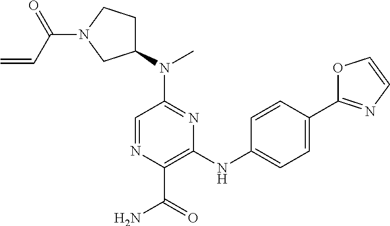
C1=NC(C(=O)N)=C(NC2=CC=C(C3=NC=CO3)C=C2)N=C1N(C1CCN(C(C=C)=O)C1)C
